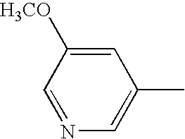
C1=NC=C(C)C=C1[H3CO]
